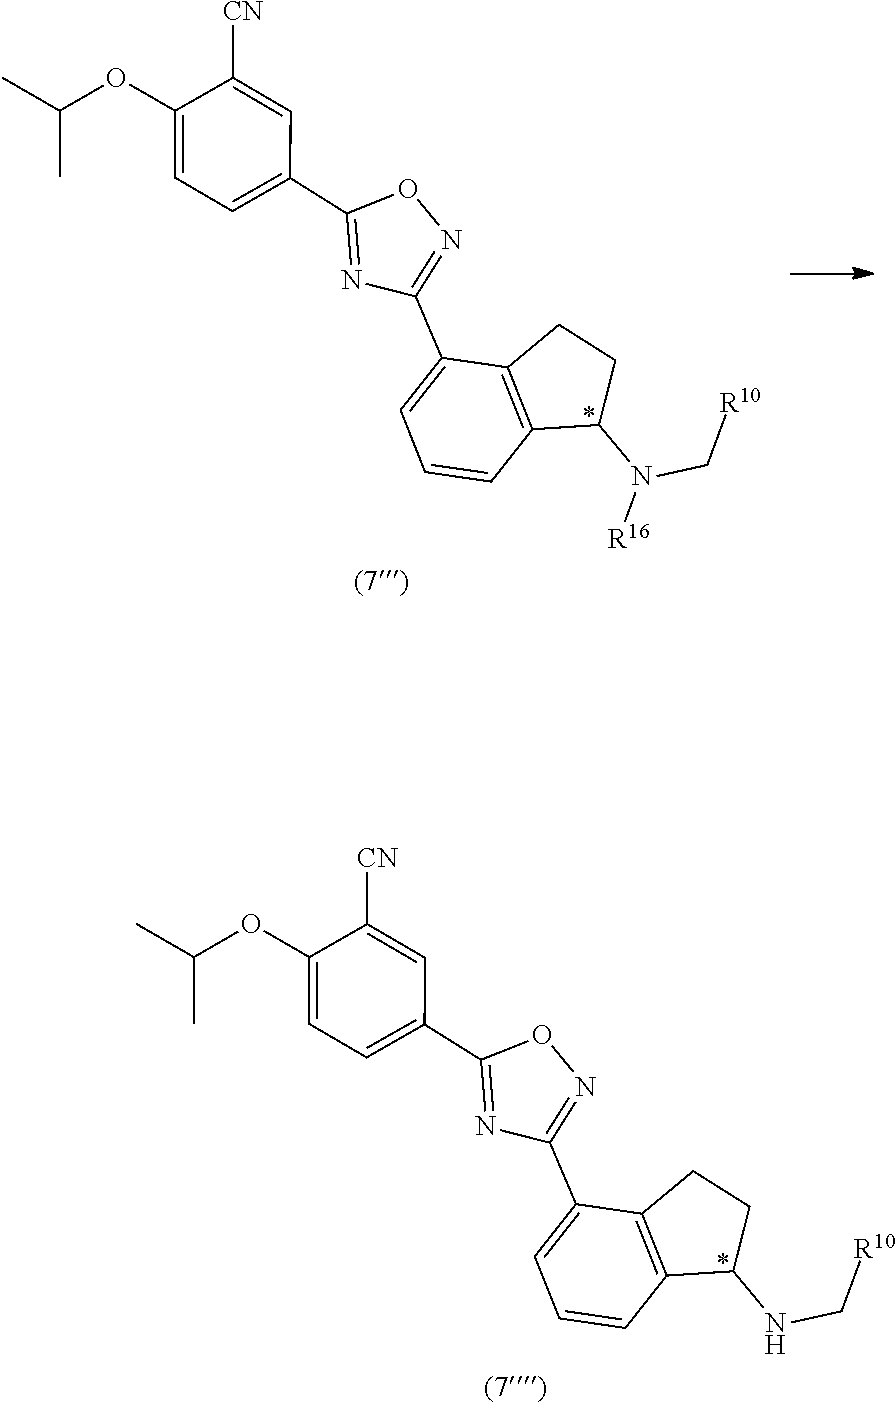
O1N=C(C2=CC=CC3=C2CCC3N([R16])C[R10])N=C1C1=CC=C(OC(C)C)C([CN])=C1.O1N=C(C2=CC=CC3=C2CCC3NC[R10])N=C1C1=CC=C(OC(C)C)C([CN])=C1
